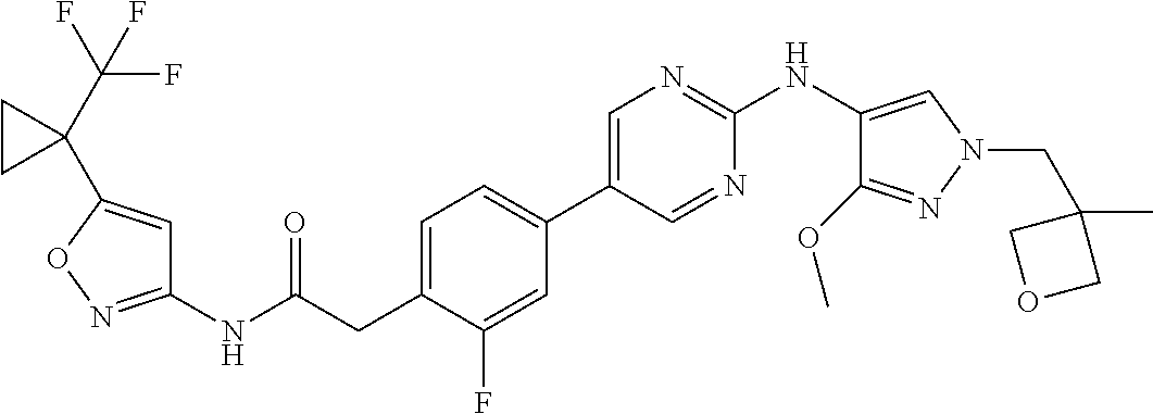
C1(NC(=O)CC2=CC=C(C3=CN=C(NC4=CN(CC5(C)COC5)N=C4OC)N=C3)C=C2F)=NOC(C2(C(F)(F)F)CC2)=C1
